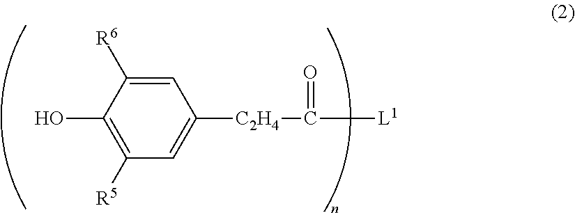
C1=C([R6])C(O)=C([R5])C=C1[C2H4]C([L1])=O
